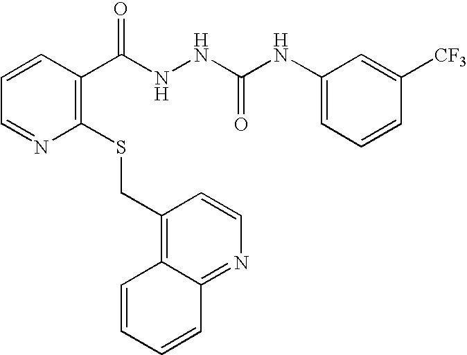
C1(CSC2=C(C(NNC(NC3=CC=CC([CF3])=C3)=O)=O)C=CC=N2)=C2C(=NC=C1)C=CC=C2
